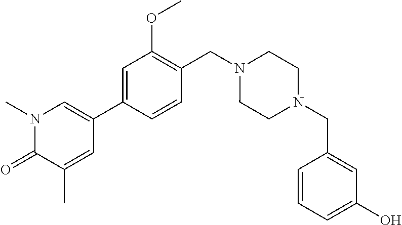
C1(CN2CCN(CC3=CC(O)=CC=C3)CC2)=C(OC)C=C(C2=CN(C)C(=O)C(C)=C2)C=C1
